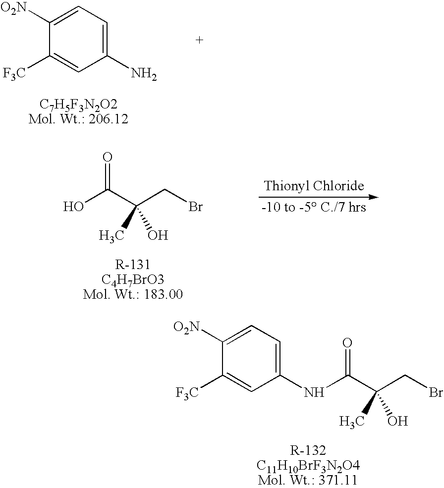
C1([O2N])=CC=C(N)C=C1[F3C].OC(C(CBr)(C)O)=O.C1([O2N])=CC=C(NC(C(CBr)(C)O)=O)C=C1[F3C]
